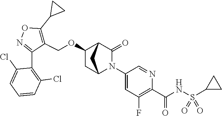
C1(OCC2=C(C3CC3)ON=C2C2=C(Cl)C=CC=C2Cl)CC2N(C3=CC(F)=C(C(NS(=O)(=O)C4CC4)=O)N=C3)C(=O)C1C2
